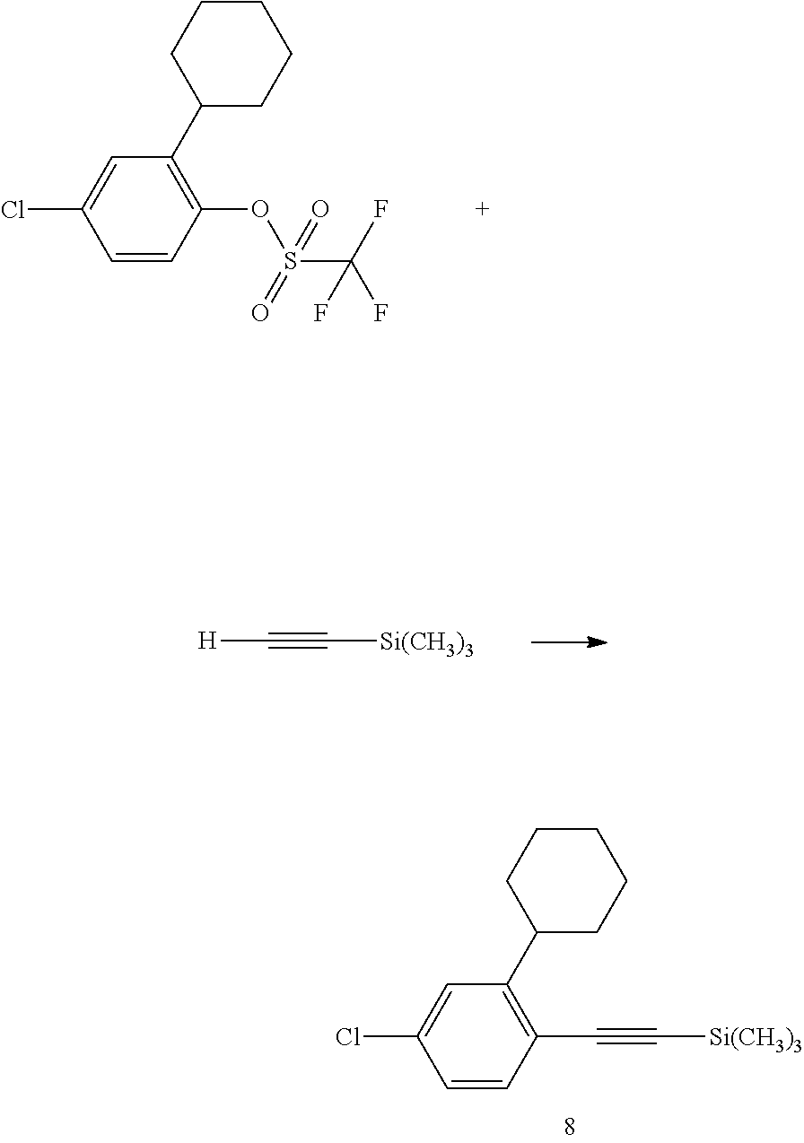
C1=CC(OS(C(F)(F)F)(=O)=O)=C(C2CCCCC2)C=C1Cl.[H]C#C[Si(CH3)3].C1=CC(C#C[Si(CH3)3])=C(C2CCCCC2)C=C1Cl
